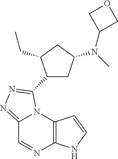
C12=C(N3C(=NN=C3C3CC(N(C)C4COC4)CC3CC)C=N1)C=CN2
